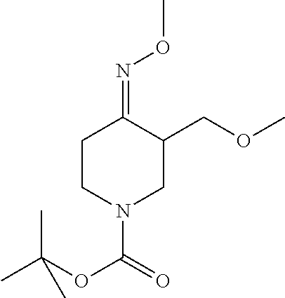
N(=C1C(COC)CN(C(=O)OC(C)(C)C)CC1)OC
